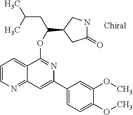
C1(C2=CC3=NC=CC=C3C(OC(CC(C)C)C3CC(=O)NC3)=N2)=CC=C(OC)C(OC)=C1
